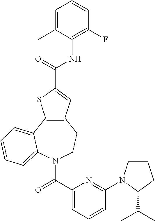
C12=C(C=C(C(=O)NC3=C(F)C=CC=C3C)S1)CCN(C(C1=CC=CC(N3CCCC3C(C)C)=N1)=O)C1=CC=CC=C21
